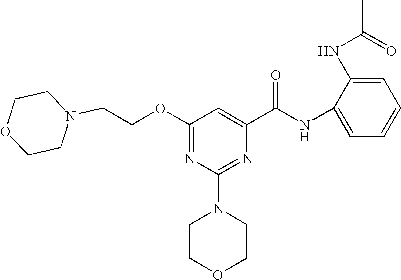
O(C1=NC(N2CCOCC2)=NC(C(NC2=CC=CC=C2NC(=O)C)=O)=C1)CCN1CCOCC1
